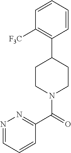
C1([F3C])=C(C2CCN(C(=O)C3=NN=CC=C3)CC2)C=CC=C1
